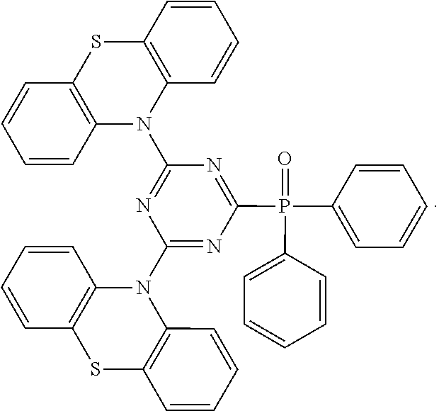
C1=CC2=C(SC3=C(N2C2=NC(P(C4=CC=CC=C4)(C4=CC=CC=C4)=O)=NC(N4C5=C(C=CC=C5)SC5=C4C=CC=C5)=N2)C=CC=C3)C=C1
